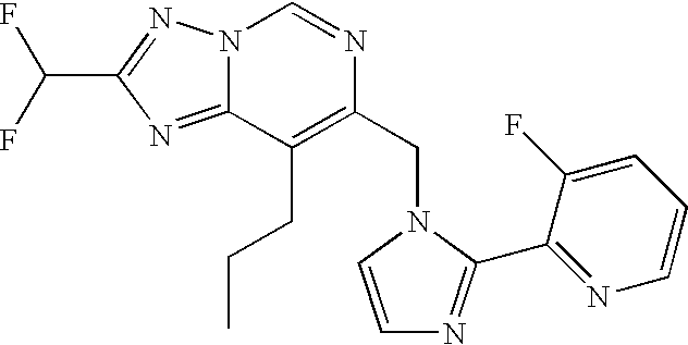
N12C(=NC(C(F)F)=N1)C(CCC)=C(CN1C(C3=NC=CC=C3F)=NC=C1)N=C2
